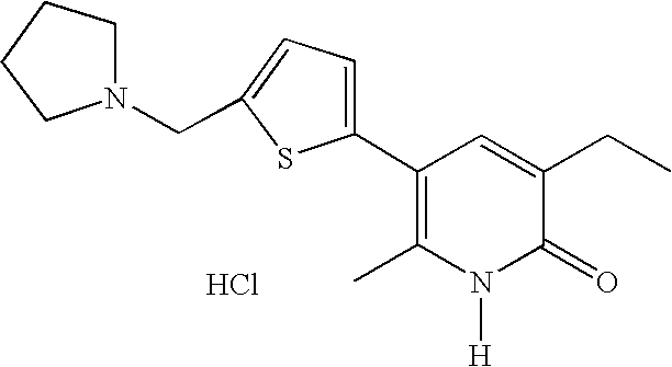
C1CN(CC2=CC=C(C3=C(C)N([H])C(=O)C(CC)=C3)S2)CC1.Cl
